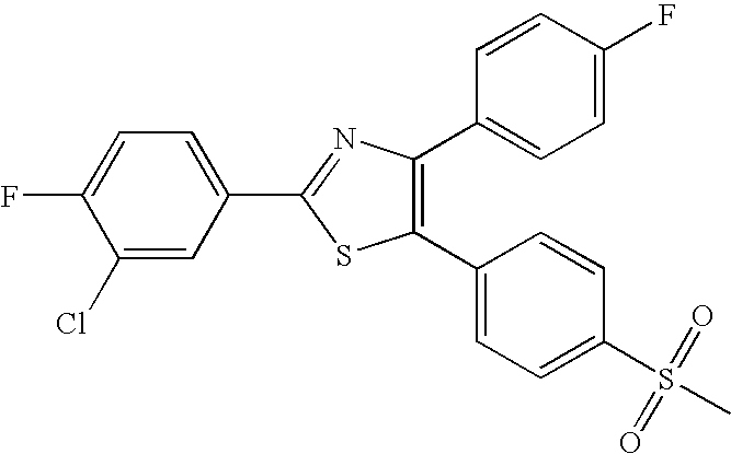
C1(C2=CC=C(S(C)(=O)=O)C=C2)=C(C2=CC=C(F)C=C2)N=C(C2=CC=C(F)C(Cl)=C2)S1
